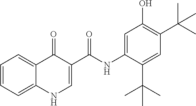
C1(C(NC2=CC(O)=C(C(C)(C)C)C=C2C(C)(C)C)=O)=CNC2=CC=CC=C2C1=O
